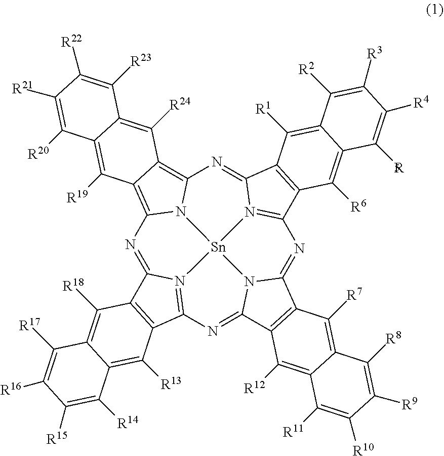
N1=C2N3=C(N=C4N5C(=NC6=N7C(=NC8=C9C(=C1N8[Sn]753)C([R19])=C1C(=C9[R24])C([R23])=C([R22])C([R21])=C1[R20])C1=C6C([R6])=C3C(=C1[R1])C([R2])=C([R3])C([R4])=C3[R5])C1=C4C([R12])=C3C(=C1[R7])C([R8])=C([R9])C([R10])=C3[R11])C1=C2C([R18])=C2C(=C1[R13])C([R14])=C([R15])C([R16])=C2[R17]
